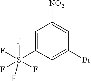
C1(S(F)(F)(F)(F)F)=CC([NO2])=CC(Br)=C1
